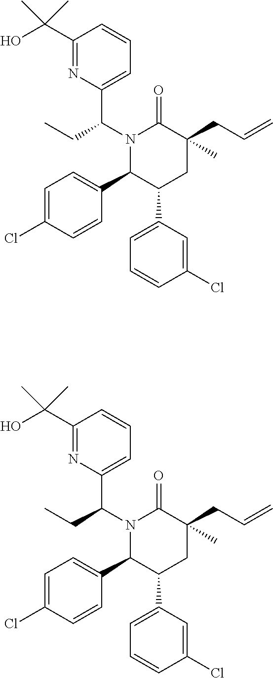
N1(C(CC)C2=CC=CC(C(O)(C)C)=N2)C(C2=CC=C(Cl)C=C2)C(C2=CC=CC(Cl)=C2)CC(CC=C)(C)C1=O.N1(C(CC)C2=CC=CC(C(O)(C)C)=N2)C(C2=CC=C(Cl)C=C2)C(C2=CC=CC(Cl)=C2)CC(CC=C)(C)C1=O
